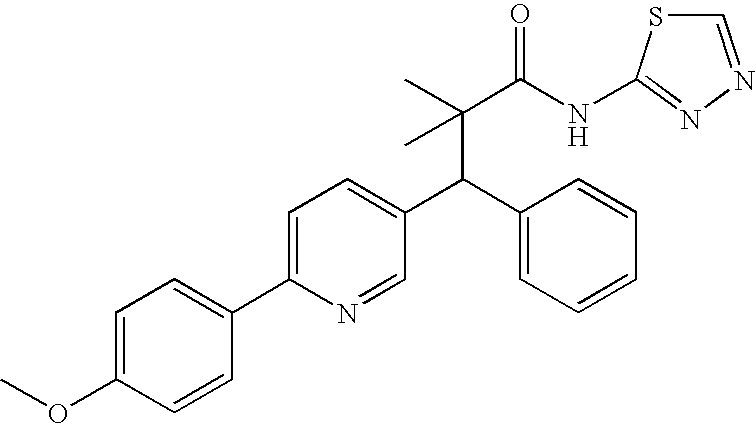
C1(C(C(C(NC2=NN=CS2)=O)(C)C)C2=CC=CC=C2)=CC=C(C2=CC=C(OC)C=C2)N=C1
